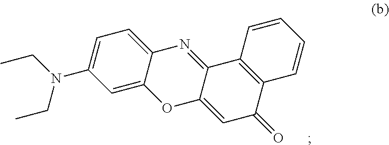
C1=C2C(=CC=C1N(CC)CC)N=C1C(=CC(=O)C3=C1C=CC=C3)O2
